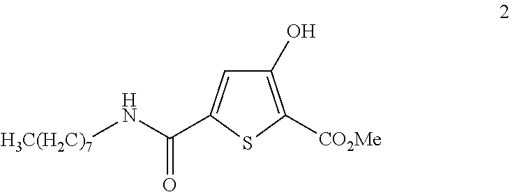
C1(O)=C([CO2Me])SC(C(N[H3C(H2C)7])=O)=C1
